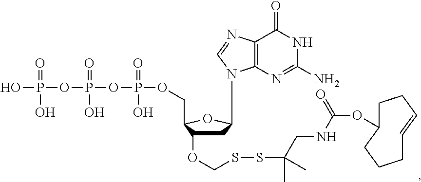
N1(C2CC(OCSSC(CNC(OC3CCC=CCCC3)=O)(C)C)C(COP(OP(OP(O)(O)=O)(O)=O)(O)=O)O2)C2=C(N=C1)C(=O)NC(N)=N2
